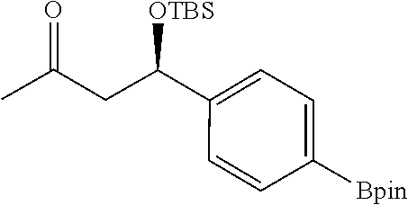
C1(C(CC(C)=O)[OTBS])=CC=C([Bpin])C=C1
